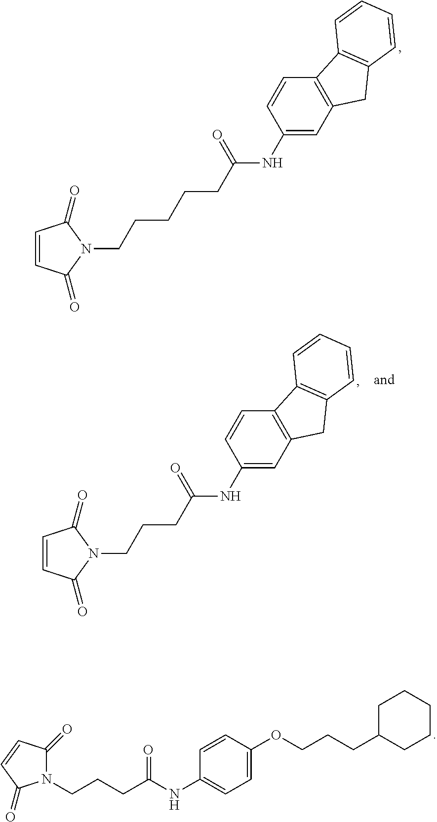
C1(NC(CCCCCN2C(=O)C=CC2=O)=O)=CC2=C(C=C1)C1=C(C2)C=CC=C1.C1(NC(CCCN2C(=O)C=CC2=O)=O)=CC2=C(C=C1)C1=C(C2)C=CC=C1.C1(OCCCC2CCCCC2)=CC=C(NC(CCCN2C(=O)C=CC2=O)=O)C=C1
